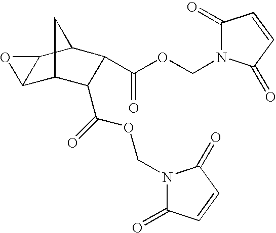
C(OCN1C(=O)C=CC1=O)(=O)C1C(C(=O)OCN2C(=O)C=CC2=O)C2C3C(C1C2)O3
